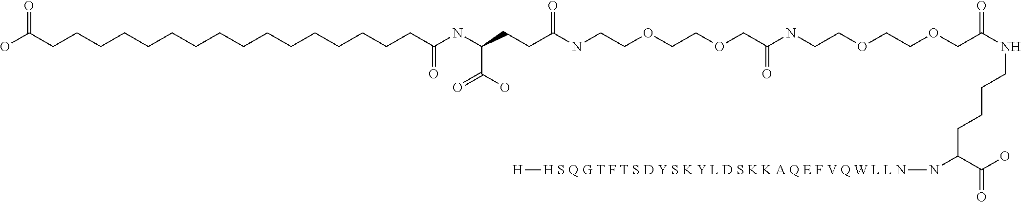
C(OCCOCCNC(COCCOCCNC(CCC(NC(CCCCCCCCCCCCCCCCC(O)=O)=O)C(=O)O)=O)=O)C(=O)NCCCCC(N[H S Q G T F T S D Y S K Y L D S K K A Q E F V Q W L L N][H])C(O)=O
